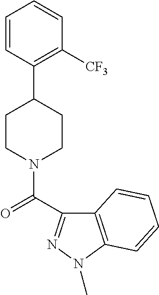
C1=CC(C2CCN(C(=O)C3=NN(C)C4=C3C=CC=C4)CC2)=C([CF3])C=C1
